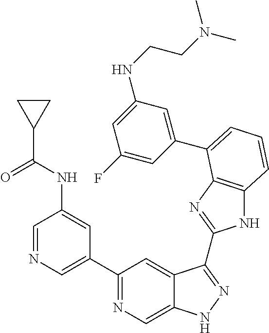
C1=NC=C(C2=NC=C3C(=C2)C(C2=NC4=C(N2)C=CC=C4C2=CC(NCCN(C)C)=CC(F)=C2)=NN3)C=C1NC(C1CC1)=O
